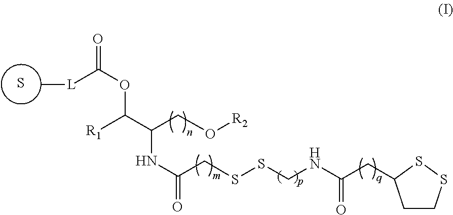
C(C(NC(C([R1])OC(=O)[L]C)CO[R2])=O)SSCNC(CC1CCSS1)=O.S
